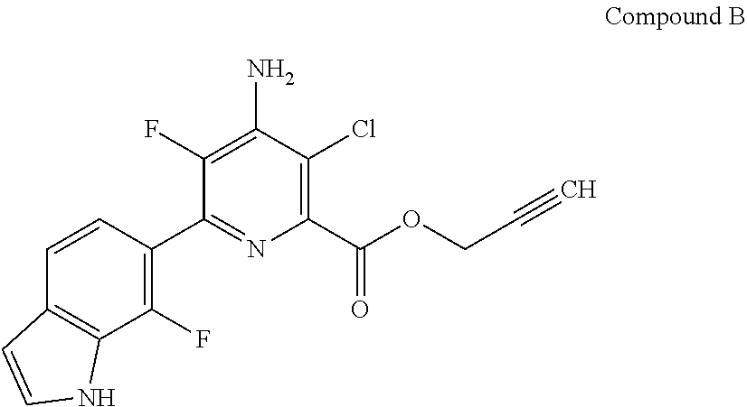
N1=C(C2=C(F)C3=C(C=C2)C=CN3)C(F)=C(N)C(Cl)=C1C(OCC#C)=O
